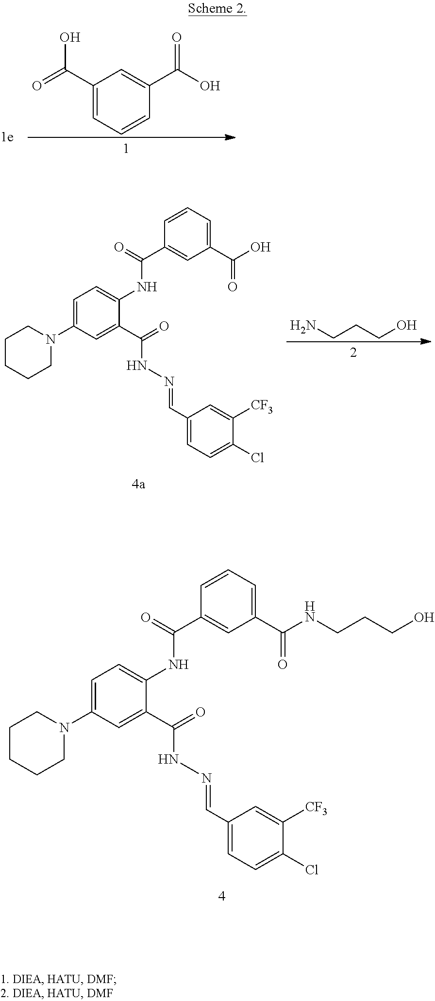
C1CCCN(C2=CC=C(NC(=O)C3=CC(C(=O)NCCCO)=CC=C3)C(C(=O)NN=CC3=CC=C(Cl)C([CF3])=C3)=C2)C1.C1(C(=O)O)=CC=CC(C(O)=O)=C1.NCCCO.C1CCCN(C2=CC=C(NC(=O)C3=CC(C(=O)O)=CC=C3)C(C(=O)NN=CC3=CC=C(Cl)C([CF3])=C3)=C2)C1
